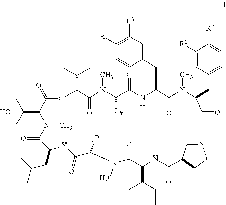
C(C1C(=O)OC(C(CC)C)C(=O)N(C)C([iPr])C(=O)NC(CC2=CC([R3])=C([R4])C=C2)C(=O)N(C)C(CC2=CC=C([R2])C([R1])=C2)C(=O)N2CC(C(=O)NC(C(CC)C)C(=O)N(C)C([iPr])C(=O)NC(CC(C)C)C(=O)N1C)CC2)(C)(C)O
